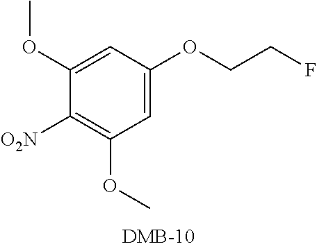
C1(OC)=CC(OCCF)=CC(OC)=C1[O2N]
